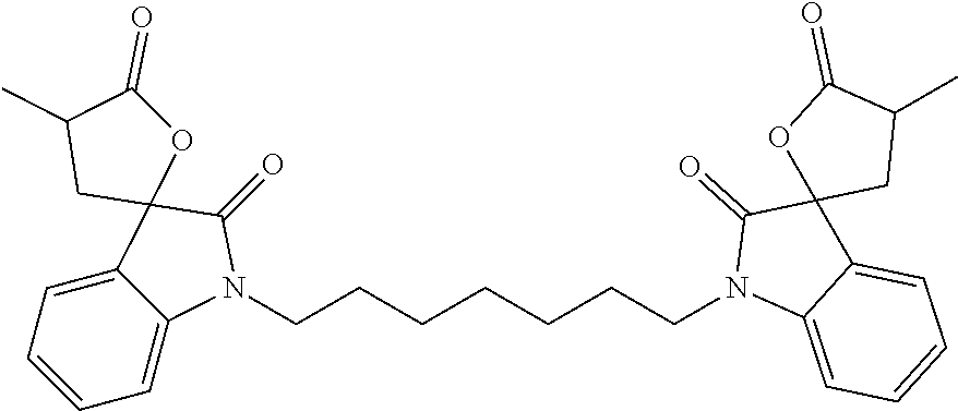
C12=CC=CC=C1N(CCCCCCCN1C3=CC=CC=C3C3(C1=O)CC(C)C(=O)O3)C(=O)C21OC(=O)C(C)C1
